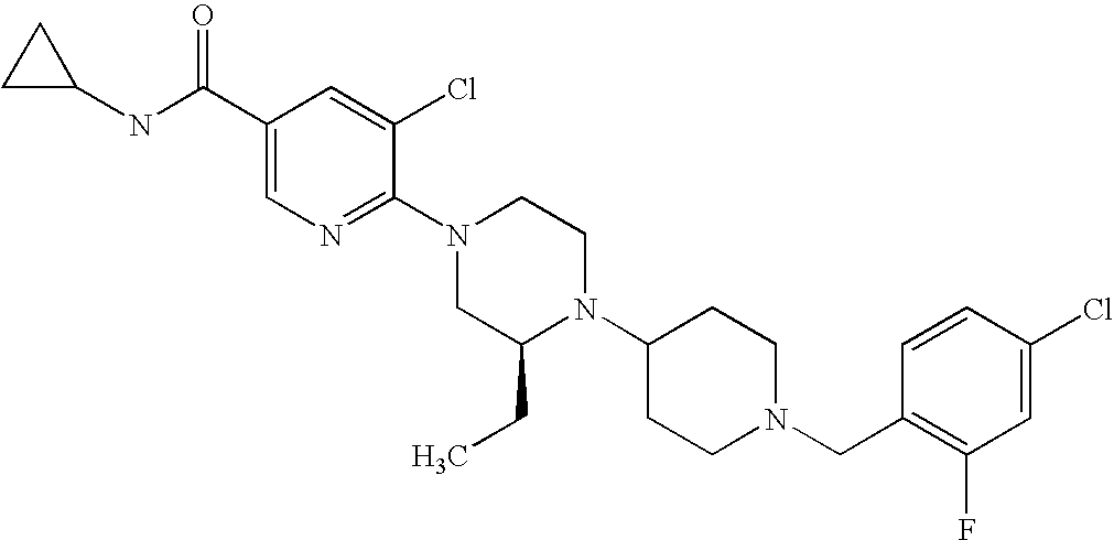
C1(Cl)=CC(F)=C(CN2CCC(N3C(CC)CN(C4=NC=C(C(NC5CC5)=O)C=C4Cl)CC3)CC2)C=C1
